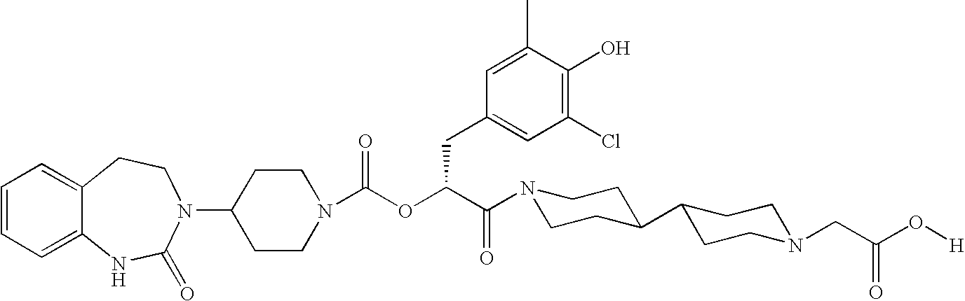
C1(N2C(=O)NC3=CC=CC=C3CC2)CCN(C(OC(C(=O)N2CCC(C3CCN(CC(O[H])=O)CC3)CC2)CC2=CC(Cl)=C(O)C(C)=C2)=O)CC1
